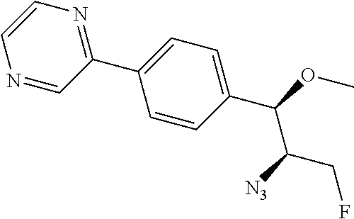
N1=CC(C2=CC=C(C(OC)C([N3])CF)C=C2)=NC=C1
